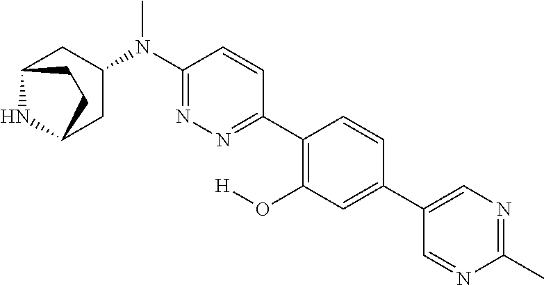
C1(C2=CC(O[H])=C(C3=NN=C(N(C)C4CC5NC(C4)CC5)C=C3)C=C2)=CN=C(C)N=C1
